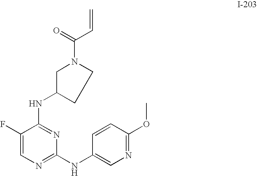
C1(F)=CN=C(NC2=CN=C(OC)C=C2)N=C1NC1CCN(C(=O)C=C)C1
